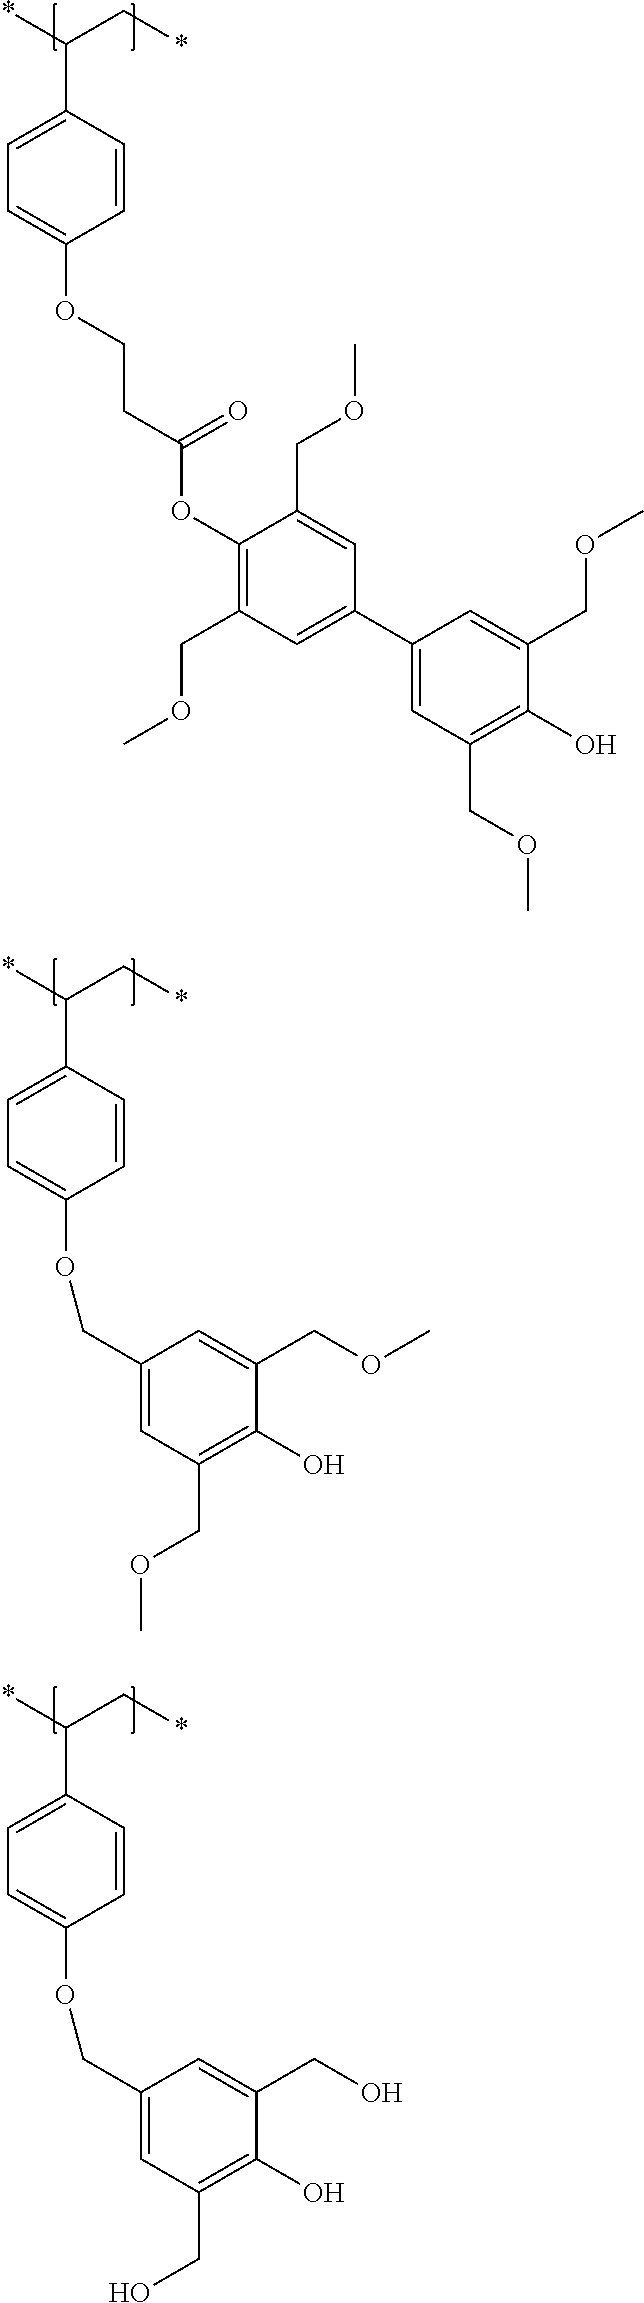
*C(C*)C1=CC=C(OCCC(OC2=C(COC)C=C(C3=CC(COC)=C(O)C(COC)=C3)C=C2COC)=O)C=C1.*C(C*)C1=CC=C(OCC2=CC(COC)=C(O)C(COC)=C2)C=C1.*C(C*)C1=CC=C(OCC2=CC(CO)=C(O)C(CO)=C2)C=C1
